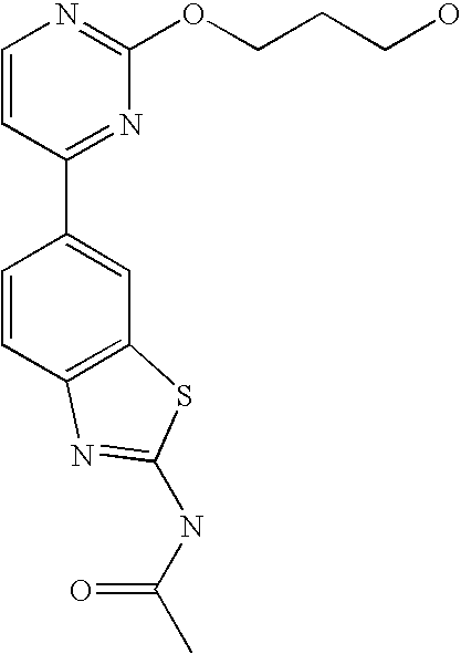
C1=CC(C2=CC3=C(C=C2)N=C(NC(C)=O)S3)=NC(OCCCO)=N1
